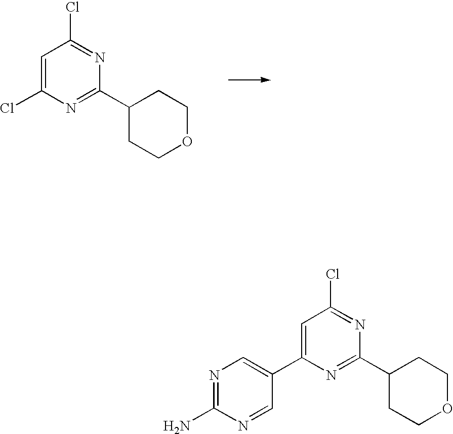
C1=C(Cl)N=C(C2CCOCC2)N=C1Cl.C1=C(C2=CN=C(N)N=C2)N=C(C2CCOCC2)N=C1Cl
